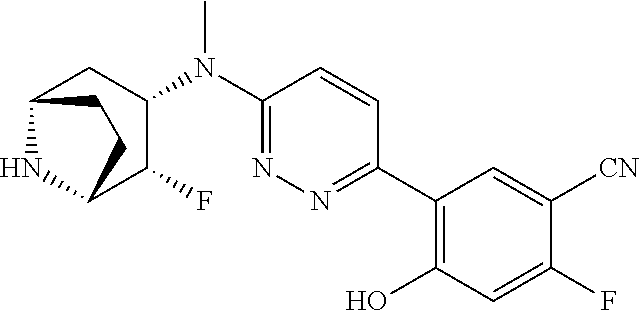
C1(N(C2=NN=C(C3=C(O)C=C(F)C([CN])=C3)C=C2)C)CC2NC(C1F)CC2
